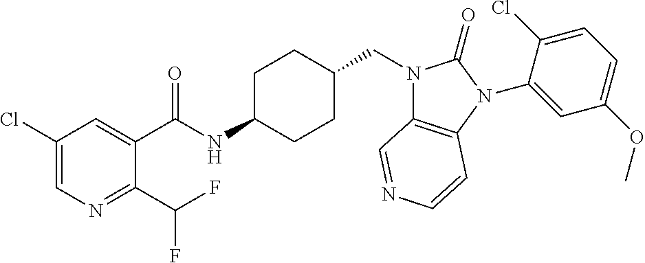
C1(Cl)=CN=C(C(F)F)C(C(NC2CCC(CN3C4=C(N(C5=CC(OC)=CC=C5Cl)C3=O)C=CN=C4)CC2)=O)=C1
